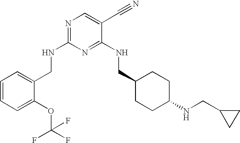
C1(CNC2=NC=C(C#N)C(NCC3CCC(NCC4CC4)CC3)=N2)=CC=CC=C1OC(F)(F)F
